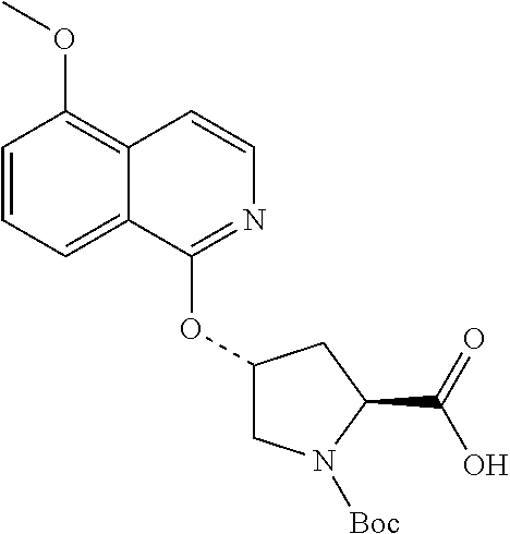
C1=CC=C2C(=C1OC)C=CN=C2OC1CN([Boc])C(C(O)=O)C1
